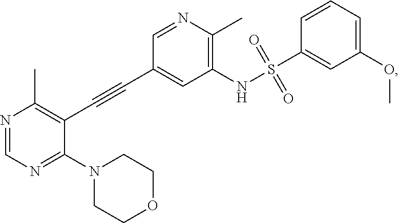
N1=CN=C(N2CCOCC2)C(C#CC2=CC(NS(C3=CC(OC)=CC=C3)(=O)=O)=C(C)N=C2)=C1C
